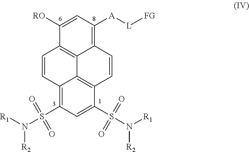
C12=C3C=CC4=C(S(=O)(N([R1])[R2])=O)C=C(S(=O)(=O)N([R1])[R2])C(=C14)C=CC2=C([A][L][FG])C=C3[RO]
